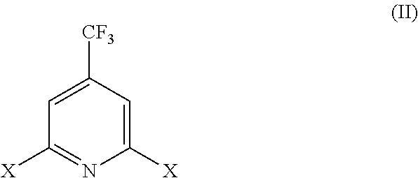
C1([X])=NC([X])=CC([CF3])=C1
